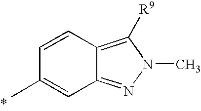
C12=NN(C)C([R9])=C1C=CC(C)=C2
